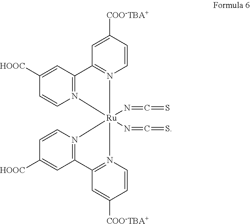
C1=CN2=C(C=C1[HOOC])C1=N(C=CC([COO-TBA+])=C1)[Ru]21(N=C=S)(N=C=S)N2=C(C=C([HOOC])C=C2)C2=N1C=CC([COO-TBA+])=C2
